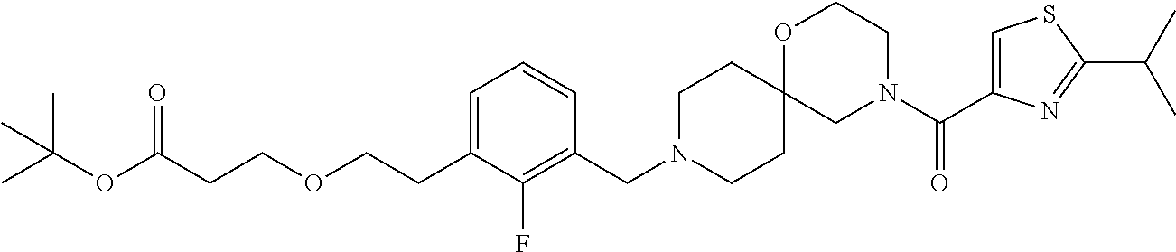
C1(CN2CCC3(CC2)CN(C(C2=CSC(C(C)C)=N2)=O)CCO3)=C(F)C(CCOCCC(OC(C)(C)C)=O)=CC=C1
